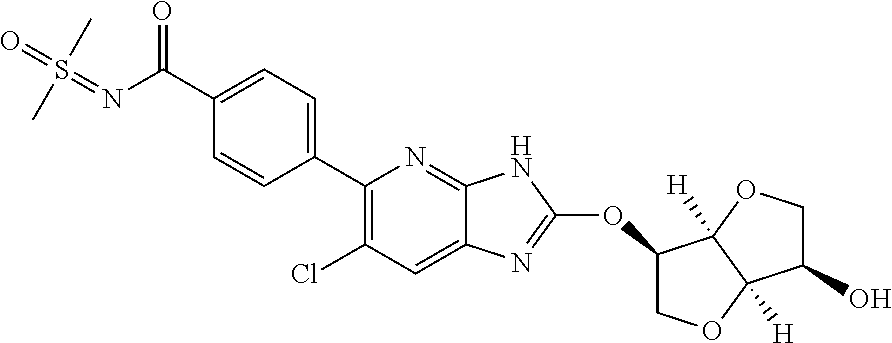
C(=O)(C1=CC=C(C2=C(Cl)C=C3C(=N2)NC(OC2C4([H])C([H])(OC2)C(O)CO4)=N3)C=C1)N=S(=O)(C)C
